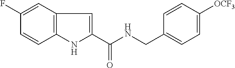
C1(F)=CC2=C(C=C1)NC(C(NCC1=CC=C([OCF3])C=C1)=O)=C2
